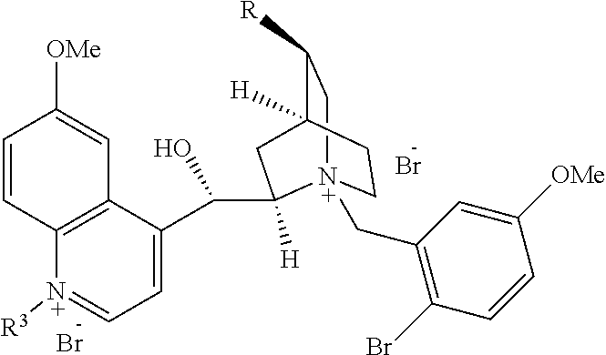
Br.Br.C1=C(C(C2([H])[N+]3(CC4=C(Br)C=CC([OMe])=C4)CCC([H])(C([R])C3)C2)O)C2=C([N+]([R3])=C1)C=CC([OMe])=C2
